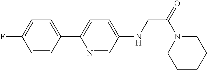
C1(C2=CC=C(NCC(=O)N3CCCCC3)C=N2)=CC=C(F)C=C1
